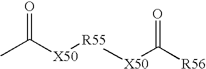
CC([X50][R55][X50]C([R56])=O)=O
